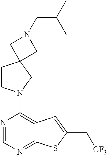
N1=CN=C2C(=C1N1CCC3(C1)CN(CC(C)C)C3)C=C(C[CF3])S2
